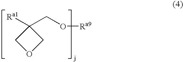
[Ra1]C1(CO[Ra9])COC1
